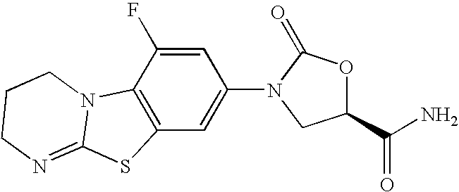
C12=C(C=C(N3C(=O)OC(C(N)=O)C3)C=C1F)SC1=NCCCN21
